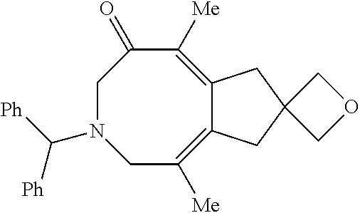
C1N(C([Ph])[Ph])CC([Me])=C2C(=C([Me])C1=O)CC1(C2)COC1
